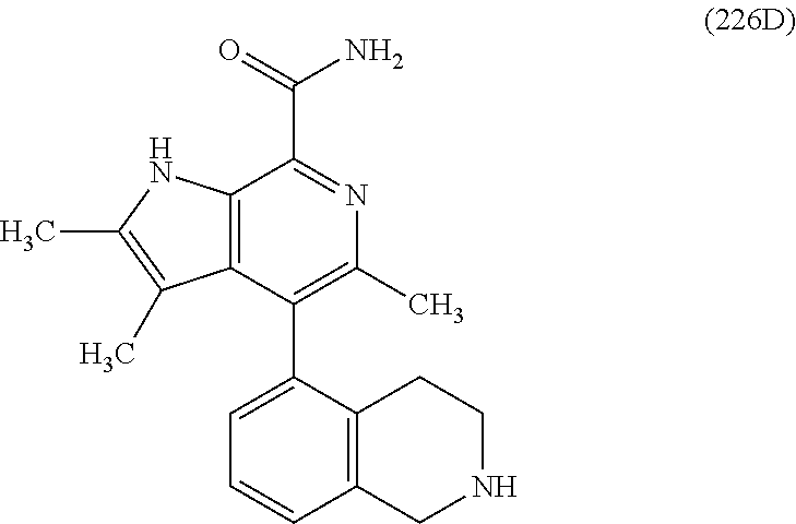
C12=C(C(C3=CC=CC4=C3CCNC4)=C(C)N=C1C(=O)N)C(C)=C(C)N2
